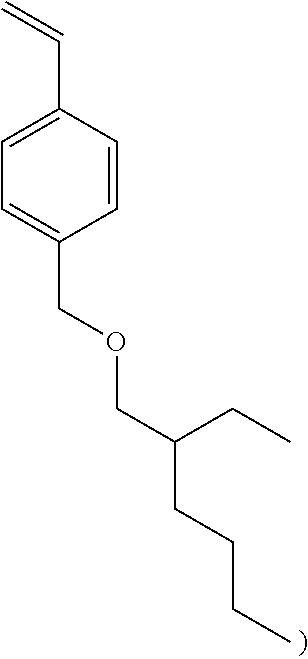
C1=CC(C=C)=CC=C1COCC(CCCC)CC
